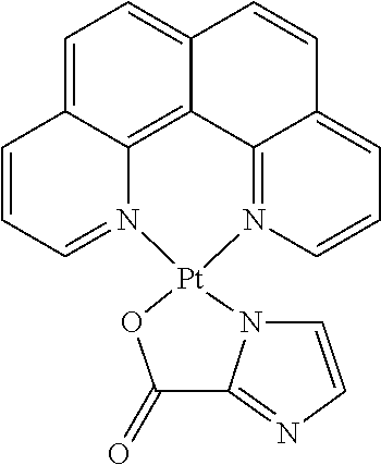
C1=C2C3=C4C(=C1)C=CC1=CC=CN(=C41)[Pt]1(N3=CC=C2)OC(=O)C2=NC=CN12
